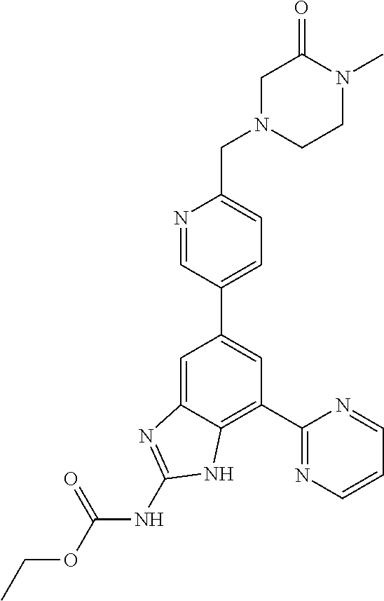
C1(C2=NC=CC=N2)=C2C(=CC(C3=CC=C(CN4CCN(C)C(=O)C4)N=C3)=C1)N=C(NC(OCC)=O)N2
